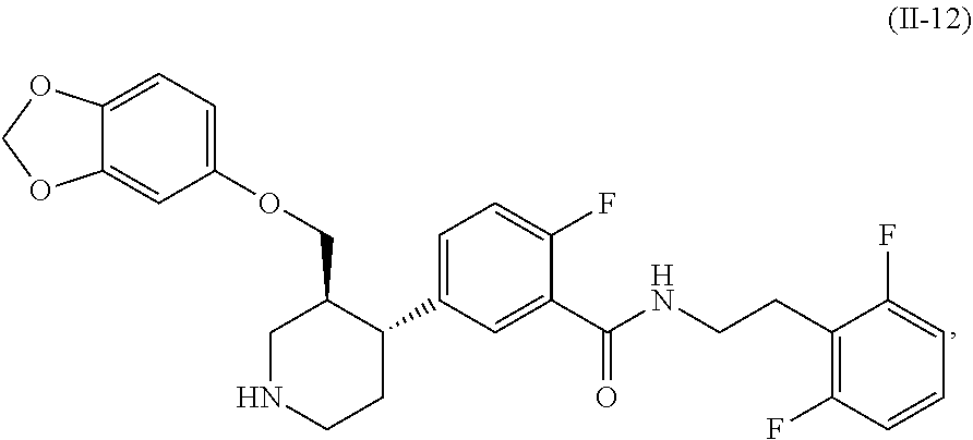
C12=CC=C(OCC3CNCCC3C3=CC=C(F)C(C(NCCC4=C(F)C=CC=C4F)=O)=C3)C=C1OCO2
